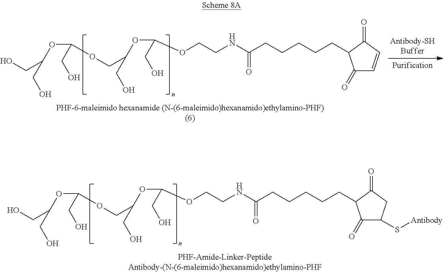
C(OC(CO)CO)(CO)OCC(OC(CO)OCCNC(=O)CCCCCC1C(=O)C=CC1=O)CO.C(OC(CO)CO)(CO)OCC(OC(CO)OCCNC(=O)CCCCCC1C(=O)C(S[Antibody])CC1=O)CO
